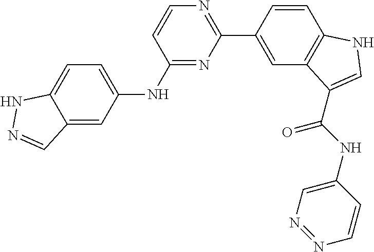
C1=CC(NC2=CC=C3C(=C2)C=NN3)=NC(C2=CC3=C(C=C2)NC=C3C(NC2=CN=NC=C2)=O)=N1
